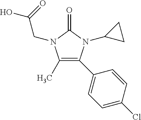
C1(C)=C(C2=CC=C(Cl)C=C2)N(C2CC2)C(=O)N1CC(O)=O
